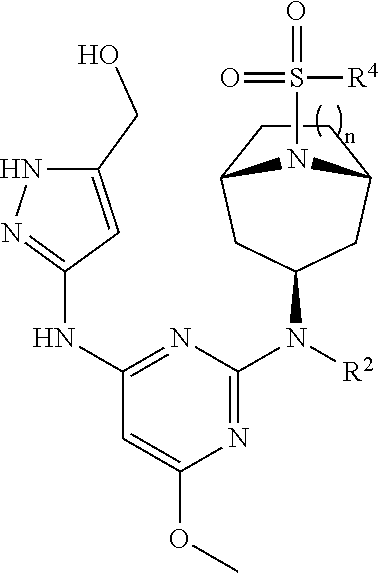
C1=C(OC)N=C(N([R2])C2CC3CCC(C2)N3S(=O)([R4])=O)N=C1NC1=NNC(CO)=C1
